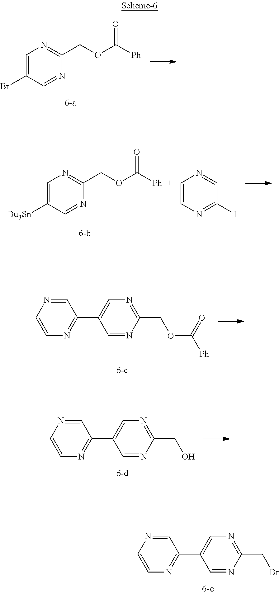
C1=NC=CN=C1C1=CN=C(CBr)N=C1.C1=C(Br)C=NC(COC(=O)[Ph])=N1.C1=C([Bu3Sn])C=NC(COC(=O)[Ph])=N1.C1=CN=C(I)C=N1.C1=NC=CN=C1C1=CN=C(COC(=O)[Ph])N=C1.C1=NC=CN=C1C1=CN=C(CO)N=C1
